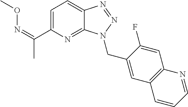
C(=NOC)(C1=CC=C2C(=N1)N(CC1=CC3=C(C=C1F)N=CC=C3)N=N2)C
